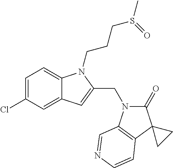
C1=C(Cl)C=C2C(=C1)N(CCCS(C)=O)C(CN1C(=O)C3(C4=C1C=NC=C4)CC3)=C2
